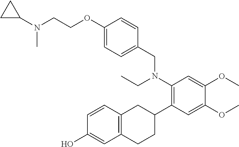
C1(OCCN(C2CC2)C)=CC=C(CN(C2=C(C3CC4=C(CC3)C=C(O)C=C4)C=C(OC)C(OC)=C2)CC)C=C1
